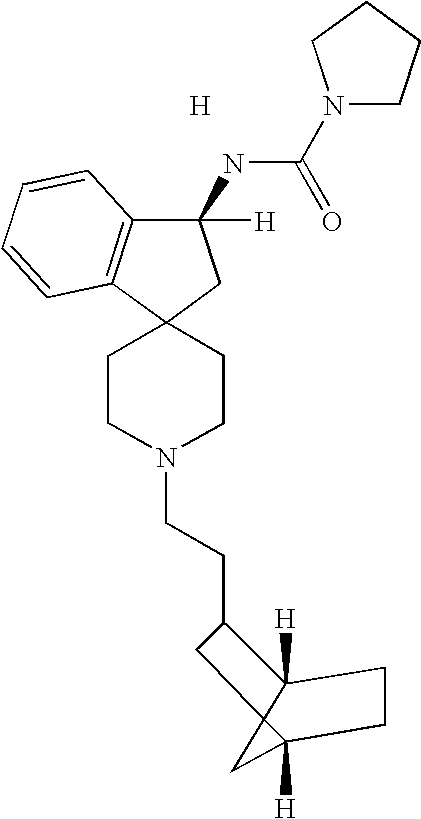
C1CN(CCC2C3([H])C4(C([H])(C4)CC3)C2)CCC12C1=C(C(NC(=O)N3CCCC3)([H])C2)C=CC=C1.[H]
